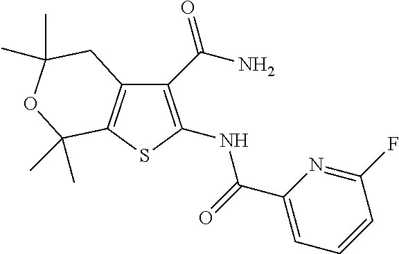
C1(C(N)=O)=C(NC(=O)C2=CC=CC(F)=N2)SC2=C1CC(C)(C)OC2(C)C
